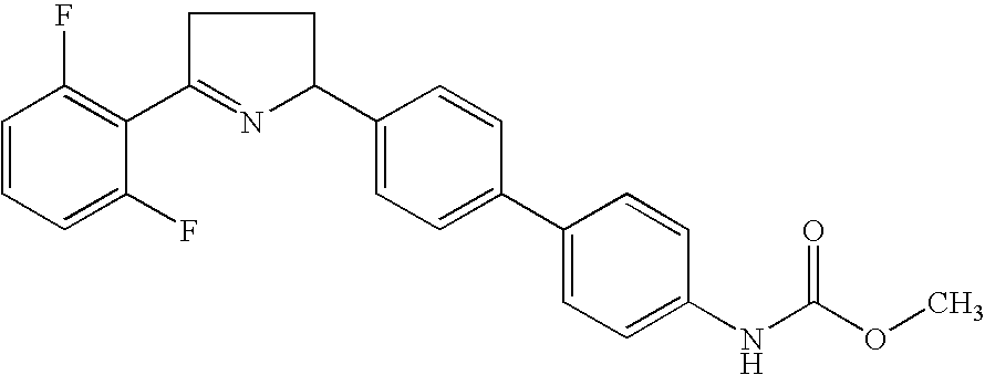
C1C(C2=C(F)C=CC=C2F)=NC(C2=CC=C(C3=CC=C(NC(OC)=O)C=C3)C=C2)C1
